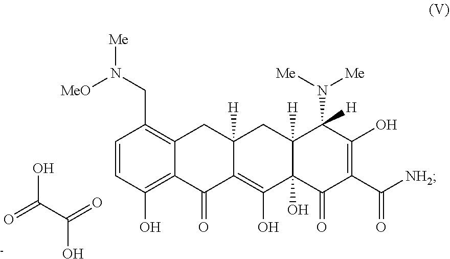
C1=CC(O)=C2C(=C1CN([Me])[MeO])CC1([H])C(=C(O)C3(O)C([H])(C1)C(N([Me])[Me])([H])C(O)=C(C([NH2])=O)C3=O)C2=O.O=C(C(=O)O)O.[-]
